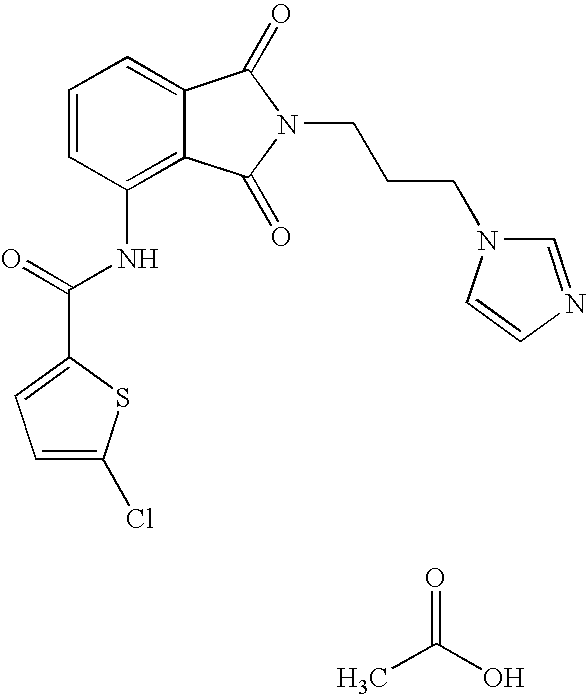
CC(=O)O.C1=C(Cl)SC(C(=O)NC2=C3C(=CC=C2)C(=O)N(CCCN2C=NC=C2)C3=O)=C1
